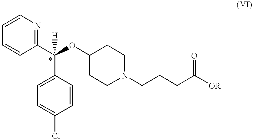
C1=CC(C(OC2CCN(CCCC([OR])=O)CC2)([H])C2=CC=C(Cl)C=C2)=NC=C1
